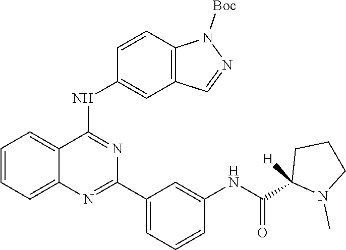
N(C(=O)C1([H])N(C)CCC1)C1=CC(C2=NC3=CC=CC=C3C(NC3=CC4=C(N([Boc])N=C4)C=C3)=N2)=CC=C1
